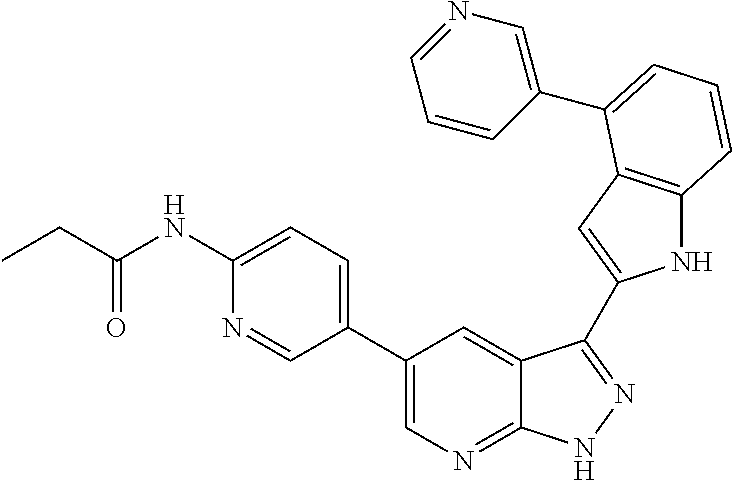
C1(C2=CN=C3C(=C2)C(C2=CC4=C(N2)C=CC=C4C2=CN=CC=C2)=NN3)=CC=C(NC(CC)=O)N=C1
